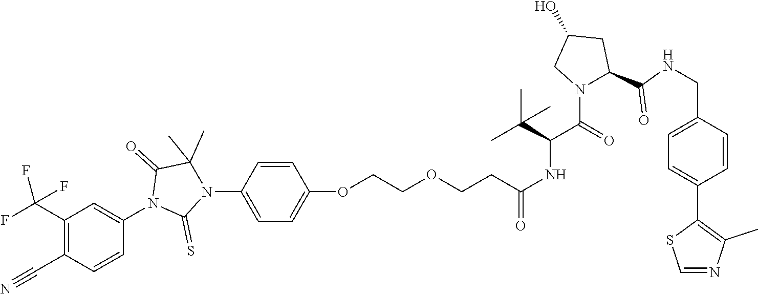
O(CCOCCC(=O)NC(C(C)(C)C)C(=O)N1C(C(=O)NCC2=CC=C(C3=C(C)N=CS3)C=C2)CC(O)C1)C1=CC=C(N2C(=S)N(C3=CC(C(F)(F)F)=C(C#N)C=C3)C(=O)C2(C)C)C=C1
